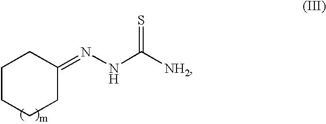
C1CCCC(=NNC([NH2])=S)C1
